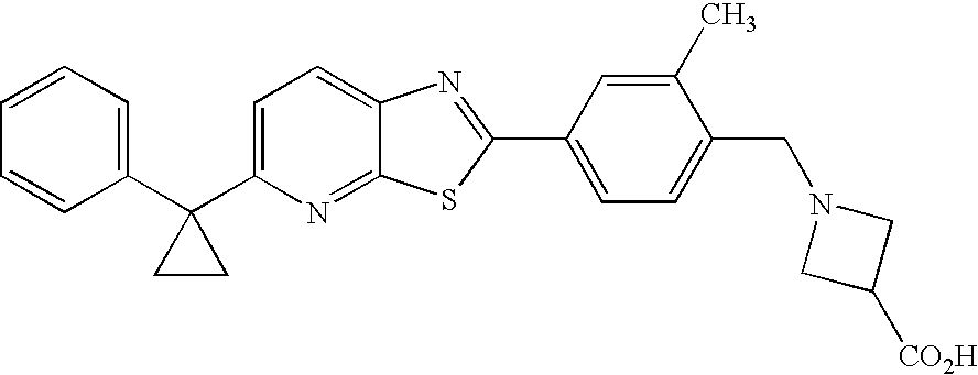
C1=CC=C(C2(C3=CC=C4C(=N3)SC(C3=CC=C(CN5CC([CO2H])C5)C(C)=C3)=N4)CC2)C=C1
